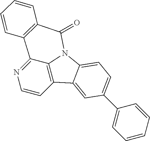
C1=CC2=C3C(=N1)C1=C(C(=O)N3C3=CC=C(C4=CC=CC=C4)C=C23)C=CC=C1
